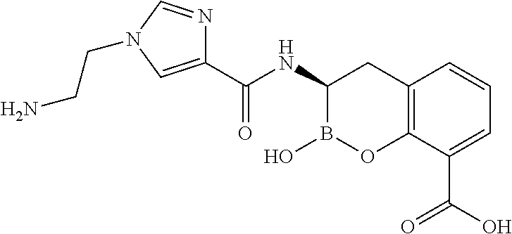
C12=C(C(C(O)=O)=CC=C1)OB(O)C(NC(C1=CN(CCN)C=N1)=O)C2
